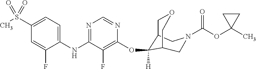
C1(NC2=NC=NC(OC3([H])C4COCC3CN(C(OC3(C)CC3)=O)C4)=C2F)=CC=C(S(C)(=O)=O)C=C1F
